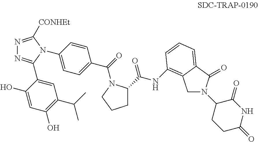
C1(O)=CC(O)=C(C(C)C)C=C1C1=NN=C([CONHEt])N1C1=CC=C(C(N2C(C(NC3=C4CN(C5CCC(=O)NC5=O)C(=O)C4=CC=C3)=O)CCC2)=O)C=C1
